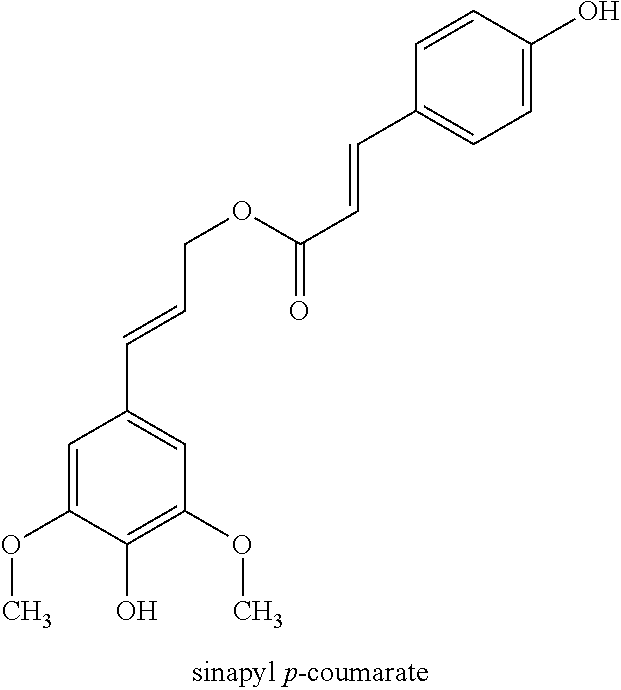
C1=C(OC)C(O)=C(OC)C=C1C=CCOC(=O)C=CC1=CC=C(O)C=C1
